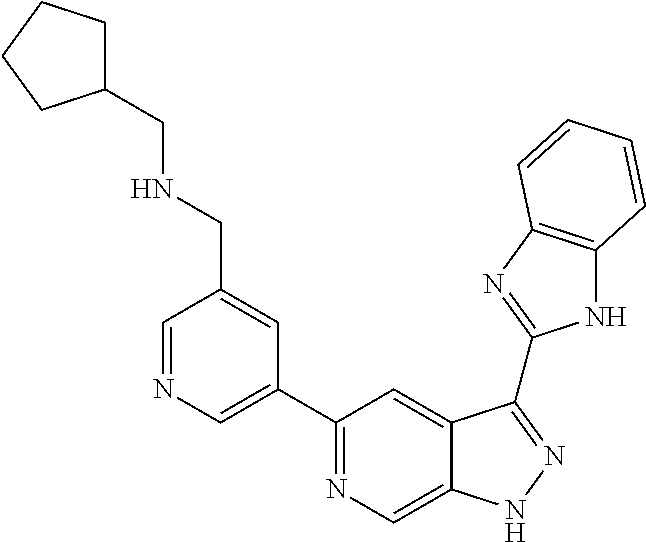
C1=NC=C(C2=NC=C3C(=C2)C(C2=NC4=C(N2)C=CC=C4)=NN3)C=C1CNCC1CCCC1
